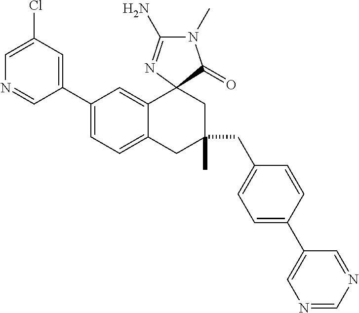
C1(C2=CC=C3C(=C2)C2(CC(CC4=CC=C(C5=CN=CN=C5)C=C4)(C)C3)C(=O)N(C)C(N)=N2)=CC(Cl)=CN=C1
